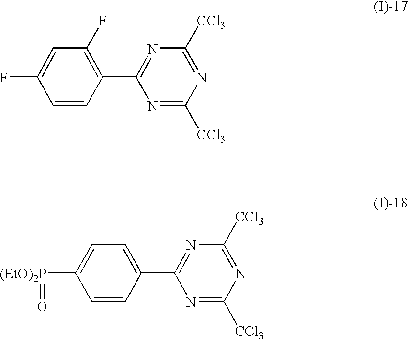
C1=CC(C2=NC([CCl3])=NC([CCl3])=N2)=C(F)C=C1F.C1=CC(C2=NC([CCl3])=NC([CCl3])=N2)=CC=C1[(EtO)2P]=O
